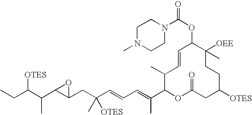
[OTES]C(C(C)C1C(CC([OTES])(C)C=CC=C(C)C2OC(=O)CC([OTES])CCC(C)([OEE])C(OC(N3CCN(C)CC3)=O)C=CC2C)O1)CC
